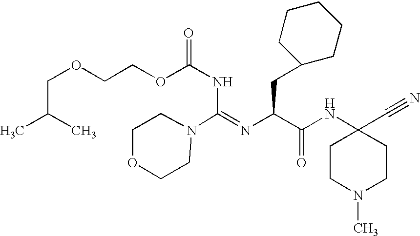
C1OCCN(C(NC(OCCOCC(C)C)=O)=NC(CC2CCCCC2)C(NC2(C#N)CCN(C)CC2)=O)C1
